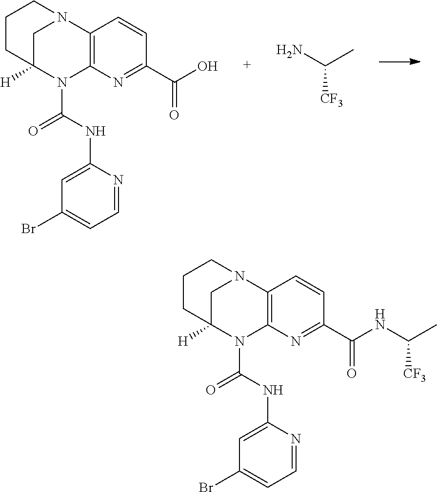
C12=C(N=C(C(O)=O)C=C1)N(C(NC1=CC(Br)=CC=N1)=O)C1([H])CN2CCC1.[CF3]C(N)C.C12=C(N=C(C(=O)NC([CF3])C)C=C1)N(C(NC1=CC(Br)=CC=N1)=O)C1([H])CN2CCC1
